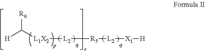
[R6]C([L1X2][L2][R5][L2][X1][H])[H]
